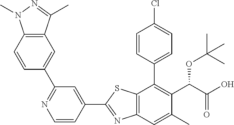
C1(C2=NC3=C(S2)C(C2=CC=C(Cl)C=C2)=C(C(OC(C)(C)C)C(=O)O)C(C)=C3)=CC(C2=CC3=C(C=C2)N(C)N=C3C)=NC=C1
